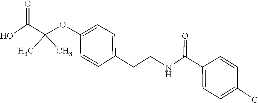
C1(C(NCCC2=CC=C(OC(C(O)=O)(C)C)C=C2)=O)=CC=C(C)C=C1
